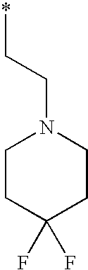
C1CC(F)(F)CCN1CC*
